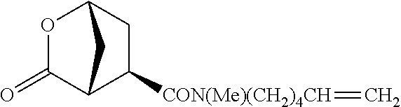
O1C(=O)C2C([CON(Me)(CH2)4CH]=C)CC1C2
